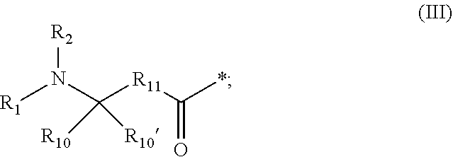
[R1]N(C([R11]C(*)=O)([R10])[R10])[R2]
